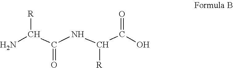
NC(C(NC(C(O)=O)[R])=O)[R]
